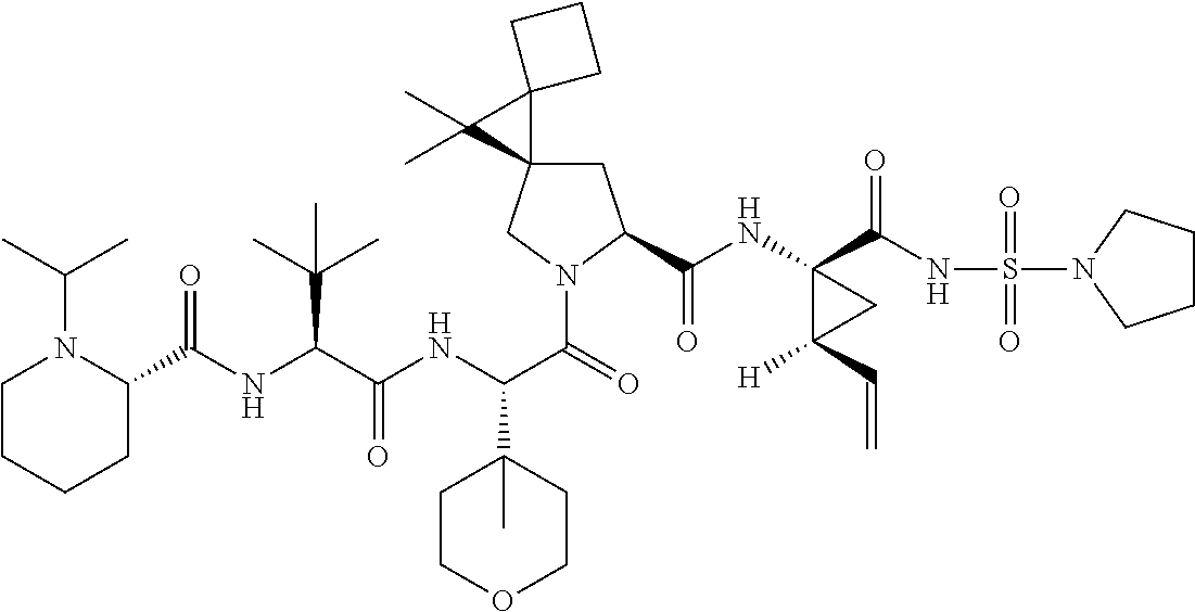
C1C2(CN(C(=O)C(NC(C(NC(=O)C3N(C(C)C)CCCC3)C(C)(C)C)=O)C3(C)CCOCC3)C1C(NC1(C(NS(=O)(=O)N3CCCC3)=O)C([H])(C=C)C1)=O)C1(C2(C)C)CCC1
